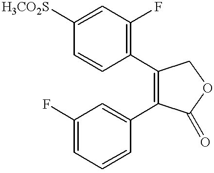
C1=CC([H3CO2S])=CC(F)=C1C1=C(C2=CC(F)=CC=C2)C(=O)OC1
